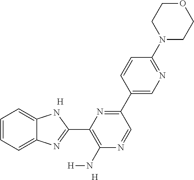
C1=CC=C2C(=C1)NC(C1=C(N[H])N=CC(C3=CN=C(N4CCOCC4)C=C3)=N1)=N2.[H].[H]
